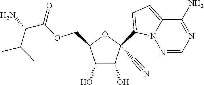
C(OCC1C(O)C(O)C(C#N)(C2=CC=C3N2N=CN=C3N)O1)(=O)C(N)C(C)C
